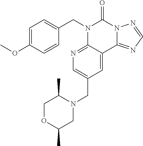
C1=C(OC)C=CC(CN2C3=NC=C(CN4C(C)COC(C)C4)C=C3C3=NC=NN3C2=O)=C1
